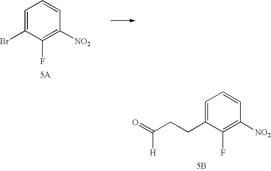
C1=C(Br)C(F)=C([NO2])C=C1.C1=C(CCC(=O)[H])C(F)=C([NO2])C=C1.[5B]
